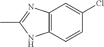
C12=C(C=CC(Cl)=C1)NC(C)=N2
